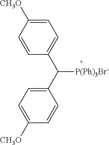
C([P(Ph)3Br-])(C1=CC=C([CH3O])C=C1)C1=CC=C([CH3O])C=C1
